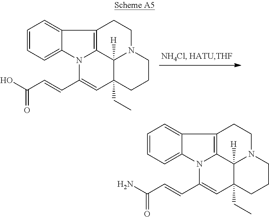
C12=CC=CC=C1N1C3=C2CCN2C3([H])C(CC)(CCC2)C=C1C=CC(N)=O.C12=CC=CC=C1N1C3=C2CCN2C3([H])C(CC)(CCC2)C=C1C=CC(O)=O
